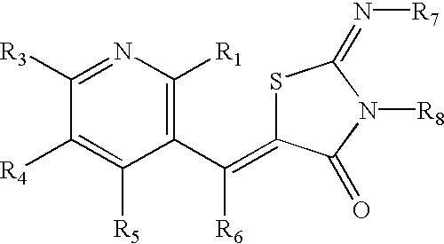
S1C(=C(C2=C([R1])N=C([R3])C([R4])=C2[R5])[R6])C(=O)N([R8])C1=N[R7]
